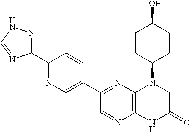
C12=C(N=C(C3=CN=C(C4=NNC=N4)C=C3)C=N1)N(C1CCC(O)CC1)CC(=O)N2
